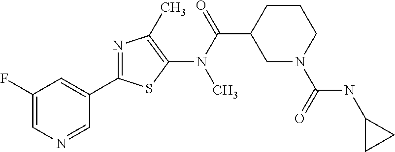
C1(C2=NC(C)=C(N(C(=O)C3CN(C(NC4CC4)=O)CCC3)C)S2)=CC(F)=CN=C1
